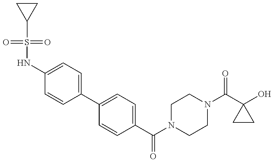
C1(NS(=O)(=O)C2CC2)=CC=C(C2=CC=C(C(=O)N3CCN(C(=O)C4(O)CC4)CC3)C=C2)C=C1
